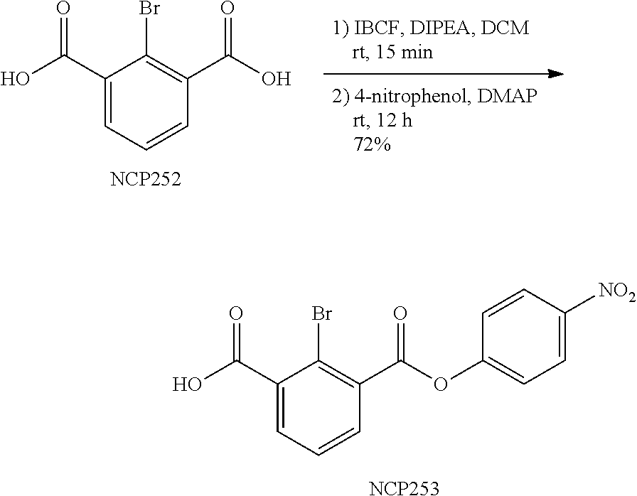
C1(C(O)=O)=CC=CC(C(OC2=CC=C([NO2])C=C2)=O)=C1Br.[NCP253].C1(C(O)=O)=CC=CC(C(O)=O)=C1Br.[NCP252]
